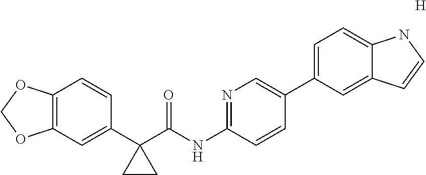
C12=C(C=C(C3(C(NC4=NC=C(C5=CC=C6C(=C5)C=CN6)C=C4)=O)CC3)C=C1)OCO2.[H]
